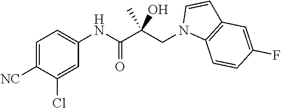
C1=C([NC])C(Cl)=CC(NC(C(CN2C3=C(C=C2)C=C(F)C=C3)(O)C)=O)=C1
